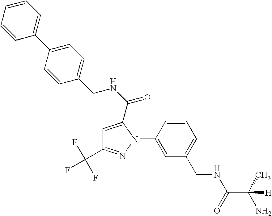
C1=CC=C(C2=CC=C(CNC(=O)C3=CC(C(F)(F)F)=NN3C3=CC(CNC(C(C)(N)[H])=O)=CC=C3)C=C2)C=C1
